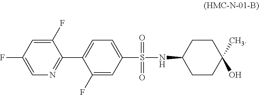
C1(F)=CC(F)=CN=C1C1=CC=C(S(=O)(=O)NC2CCC(C)(O)CC2)C=C1F
